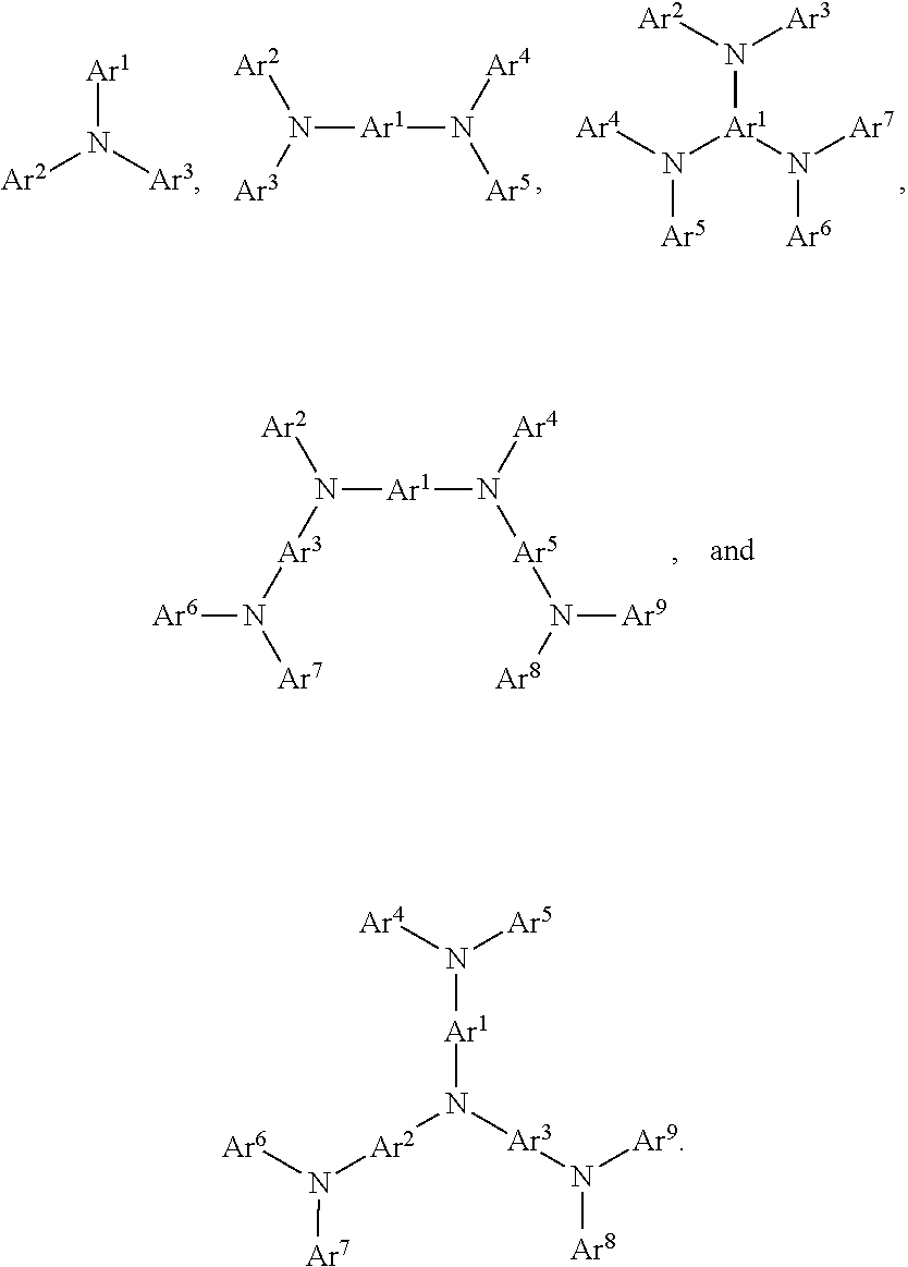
[Ar1](N([Ar5])[Ar4])N([Ar2])[Ar3].[Ar4]N([Ar1](N([Ar7])[Ar6])N([Ar2])[Ar3])[Ar5].[Ar2]N([Ar3])[Ar1].[Ar6]N([Ar7])[Ar3]N([Ar1]N([Ar5]N([Ar9])[Ar8])[Ar4])[Ar2].[Ar2](N([Ar3]N([Ar9])[Ar8])[Ar1]N([Ar4])[Ar5])N([Ar6])[Ar7]
